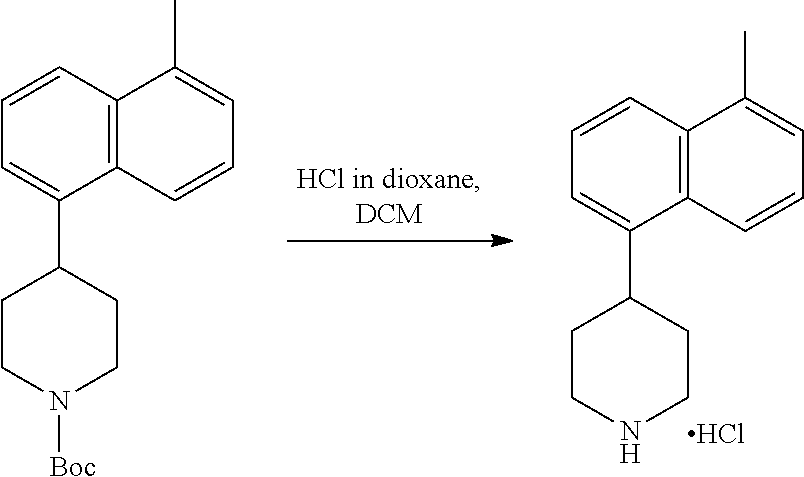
C1=CC=C(C2CCNCC2)C2=C1C(C)=CC=C2.C1=CC=C(C2CCN([Boc])CC2)C2=C1C(C)=CC=C2.Cl
